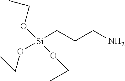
[Si](CCCN)(OCC)(OCC)OCC
